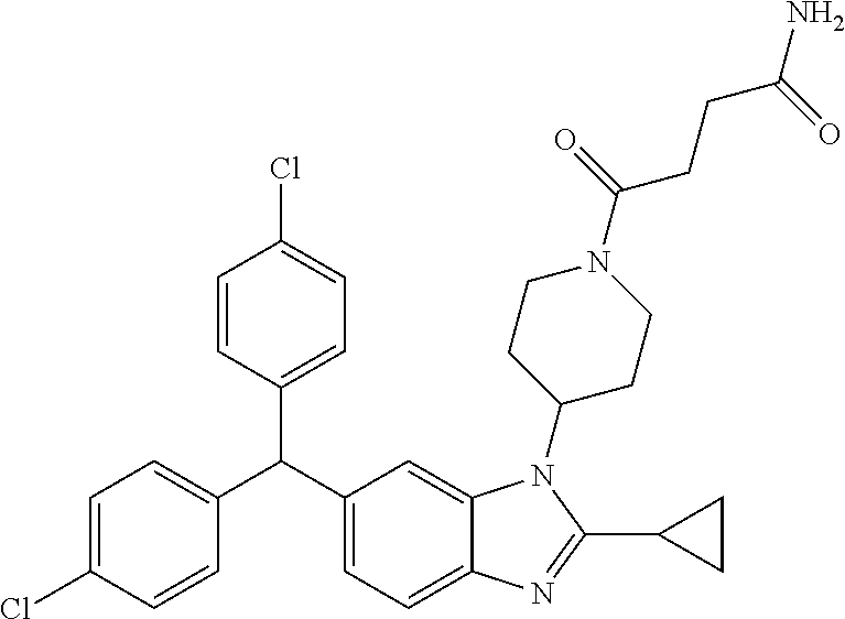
C1=C(Cl)C=CC(C(C2=CC=C3C(=C2)N(C2CCN(C(CCC(N)=O)=O)CC2)C(C2CC2)=N3)C2=CC=C(Cl)C=C2)=C1
